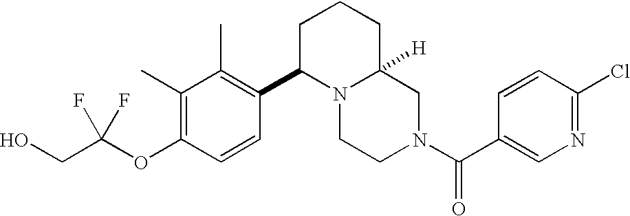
C(OC1=C(C)C(C)=C(C2N3C([H])(CN(C(=O)C4=CN=C(Cl)C=C4)CC3)CCC2)C=C1)(CO)(F)F
